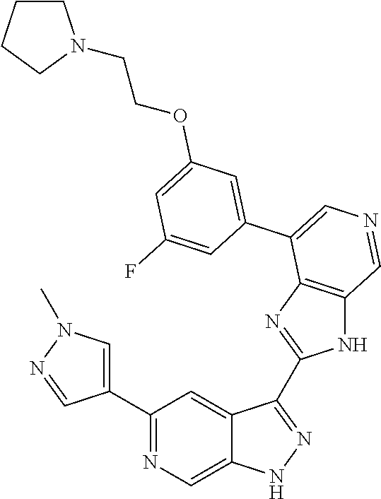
C1(C2=CN(C)N=C2)=NC=C2C(=C1)C(C1=NC3=C(N1)C=NC=C3C1=CC(OCCN3CCCC3)=CC(F)=C1)=NN2
